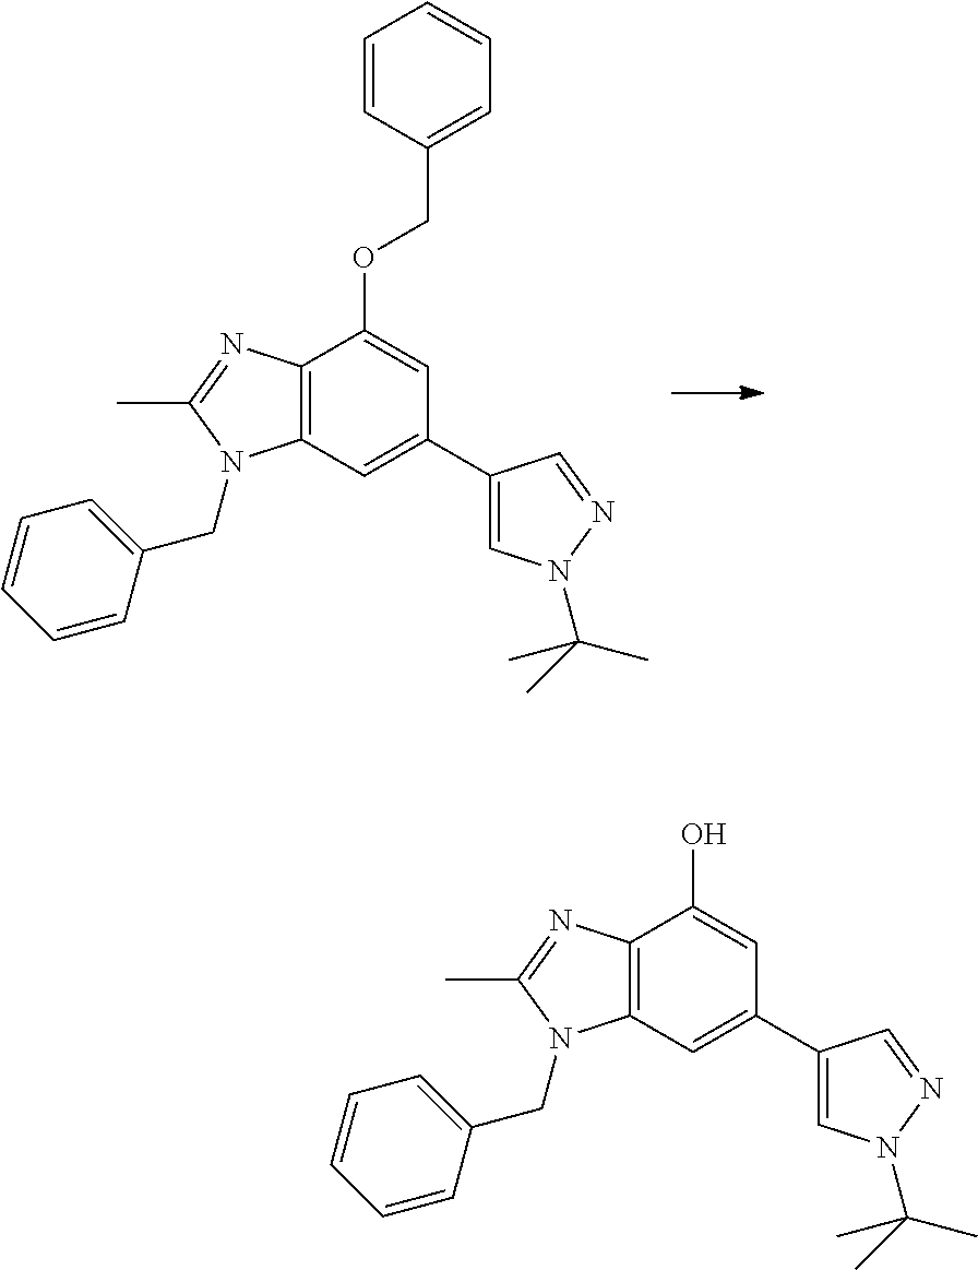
C1=C(C2=CC3=C(C(OCC4=CC=CC=C4)=C2)N=C(C)N3CC2=CC=CC=C2)C=NN1C(C)(C)C.C1=C(C2=CC3=C(C(O)=C2)N=C(C)N3CC2=CC=CC=C2)C=NN1C(C)(C)C
